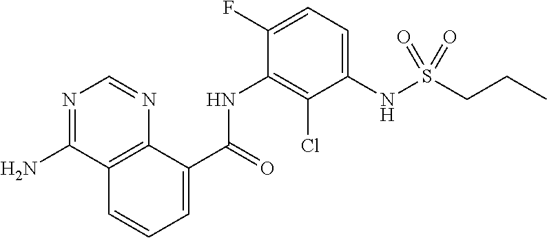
C12=C(C(C(=O)NC3=C(Cl)C(NS(CCC)(=O)=O)=CC=C3F)=CC=C1)N=CN=C2N
